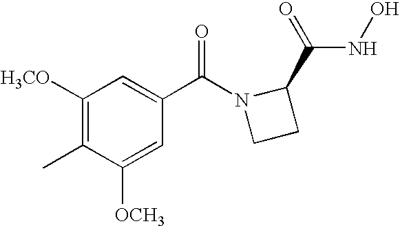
C1([H3CO])=C(C)C([OCH3])=CC(C(N2CCC2C(=O)NO)=O)=C1
